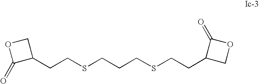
C1(CCSCCCSCCC2COC2=O)COC1=O
